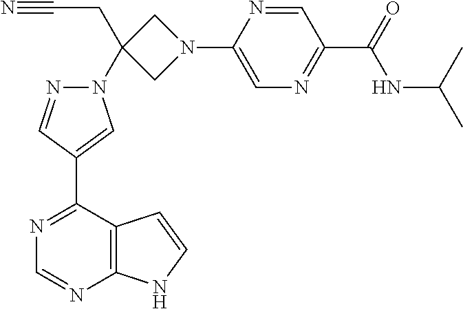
C1(C2=CN(C3(CC#N)CN(C4=CN=C(C(=O)NC(C)C)C=N4)C3)N=C2)=NC=NC2=C1C=CN2
